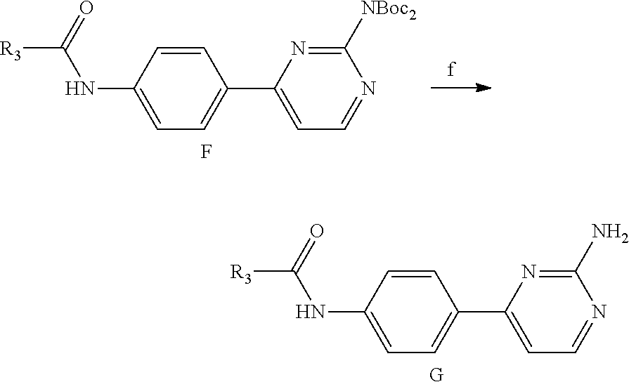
C1=C(C2=CC=C(NC([R3])=O)C=C2)N=C([NBoc2])N=C1.F.C1=C(C2=CC=C(NC([R3])=O)C=C2)N=C(N)N=C1.[G]
